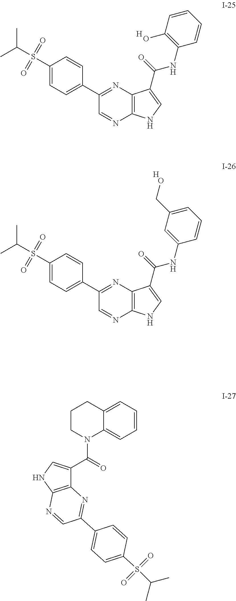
C1(S(C(C)C)(=O)=O)=CC=C(C2=NC3=C(N=C2)NC=C3C(=O)NC2=CC(CO)=CC=C2)C=C1.[H].C1(S(C(C)C)(=O)=O)=CC=C(C2=NC3=C(N=C2)NC=C3C(=O)NC2=C(O)C=CC=C2)C=C1.[H].C1=CC=C2C(=C1)N(C(=O)C1=CNC3=C1N=C(C1=CC=C(S(C(C)C)(=O)=O)C=C1)C=N3)CCC2
